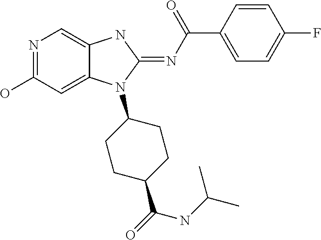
N1=C(O)C=C2C(=C1)NC(=NC(C1=CC=C(F)C=C1)=O)N2C1CCC(C(=O)NC(C)C)CC1
